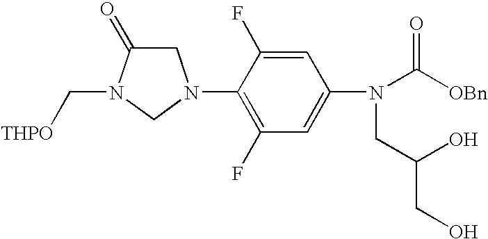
C(N1C(=O)CN(C2=C(F)C=C(N(C([OBn])=O)CC(O)CO)C=C2F)C1)[THPO]
